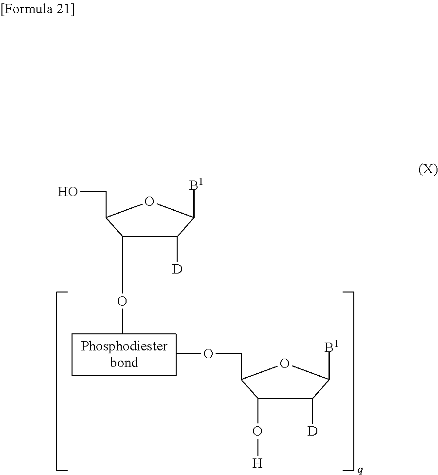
C1(OC)C([D])C([B1])OC1CO.C1(O[H])C([D])C([B1])OC1COC
